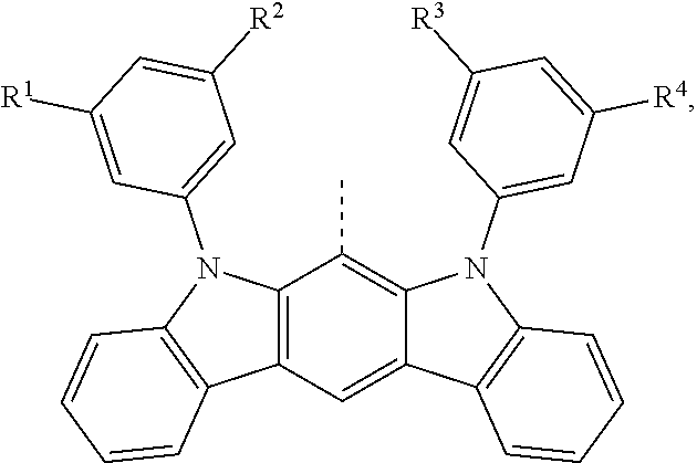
C12=C(C=C3C(=C1C)N(C1=CC([R4])=CC([R3])=C1)C1=C3C=CC=C1)C1=C(N2C2=CC([R2])=CC([R1])=C2)C=CC=C1
